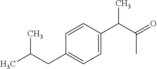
C1=C(C(C(=O)C)C)C=CC(CC(C)C)=C1
